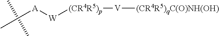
C([A][W][(CR4R5)p][V][(CR4R5)qC(O)NH(OH)])(C)(C)C
